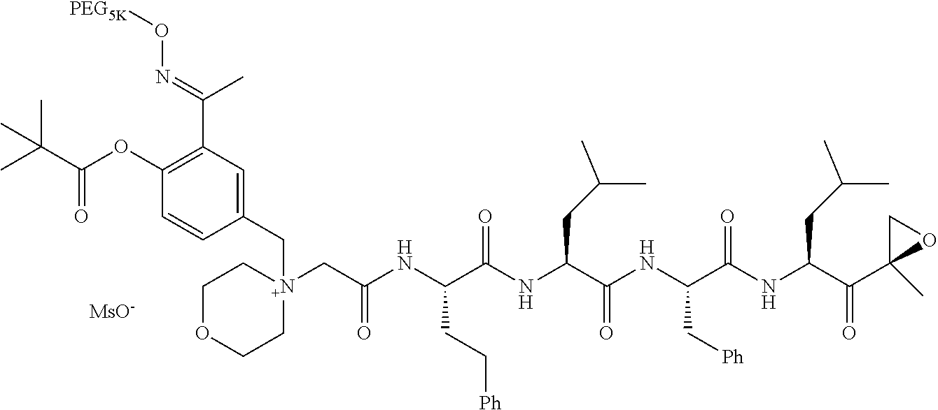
C(C1=C(OC(C(C)(C)C)=O)C=CC(C[N+]2(CC(NC(C(NC(C(NC(C(NC(C(C3(C)OC3)=O)CC(C)C)=O)C[Ph])=O)CC(C)C)=O)CC[Ph])=O)CCOCC2)=C1)(C)=NO[PEG5K].[MsO-]
